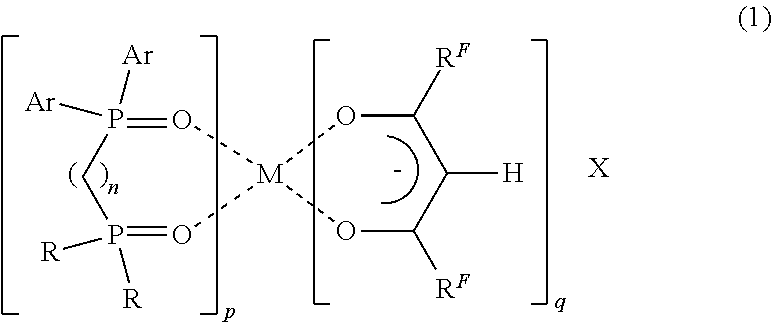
O1C([RF])C([H])C([RF])O[M]12O=P([Ar])([Ar])CP([R])([R])=O2.[X]
